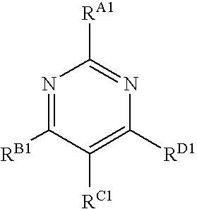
N1=C([RB1])C([RC1])=C([RD1])N=C1[RA1]
